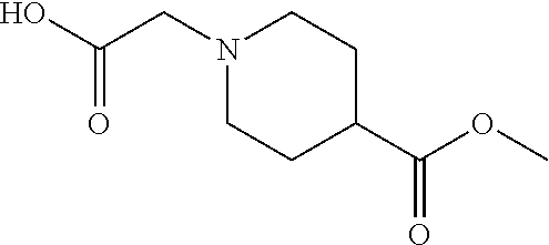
OC(CN1CCC(C(OC)=O)CC1)=O
